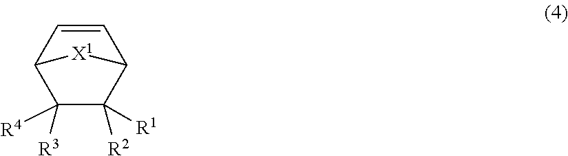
C1=CC2C([R2])([R1])C([R3])([R4])C1[X1]2
